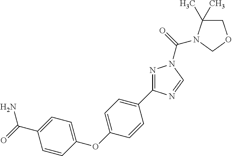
N1=C(C2=CC=C(OC3=CC=C(C(=O)N)C=C3)C=C2)N=CN1C(=O)N1C(C)(C)COC1
